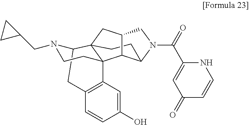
C1(C(N2CC3CC45CCC2C3C42C3=C(C=CC(O)=C3)CC5N(CC3CC3)CC2)=O)=CC(=O)C=CN1
